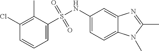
C1=C(S(NC2=CC=C3C(=C2)N=C(C)N3C)(=O)=O)C(C)=C(Cl)C=C1
